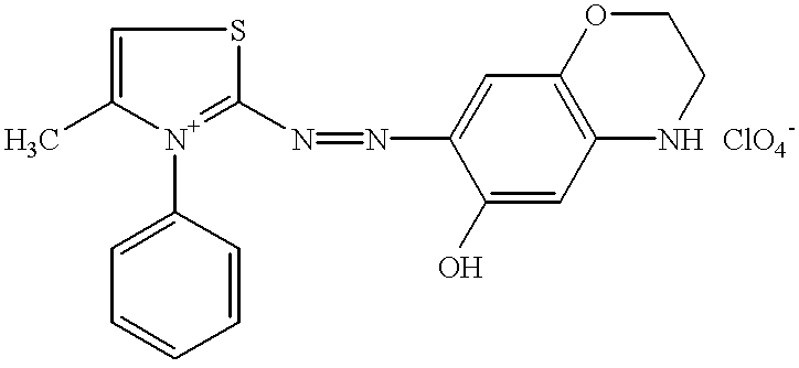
C1(N=NC2=CC3=C(C=C2O)NCCO3)=[N+](C2=CC=CC=C2)C(C)=CS1
